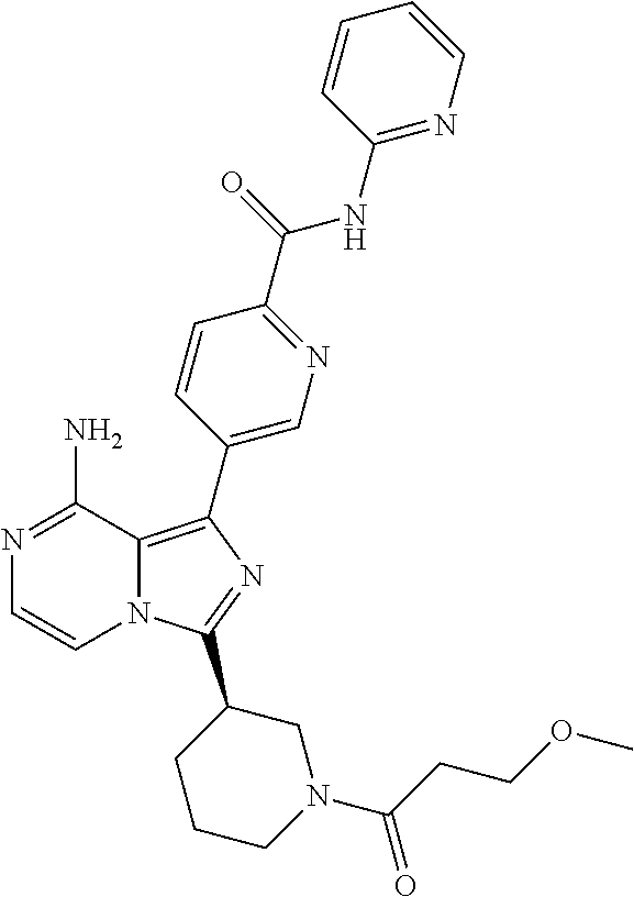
N1=C(N)C2=C(C3=CN=C(C(=O)NC4=NC=CC=C4)C=C3)N=C(C3CCCN(C(CCOC)=O)C3)N2C=C1
